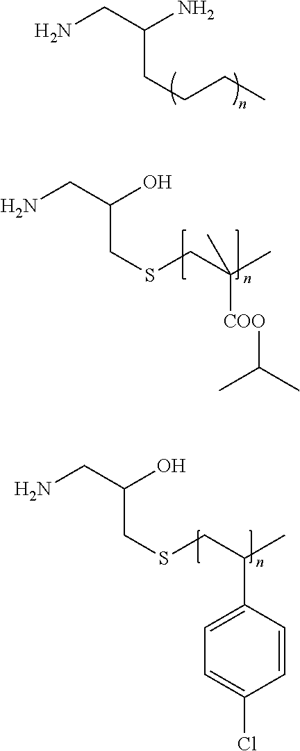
NCC(N)CCCC.NCC(O)CSCC(C)(C)[COO]C(C)C.NCC(O)CSCC(C)C1=CC=C(Cl)C=C1
